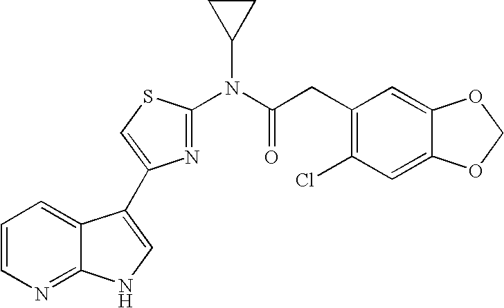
C1=CN=C2C(=C1)C(C1=CSC(N(C(CC3=C(Cl)C=C4C(=C3)OCO4)=O)C3CC3)=N1)=CN2
